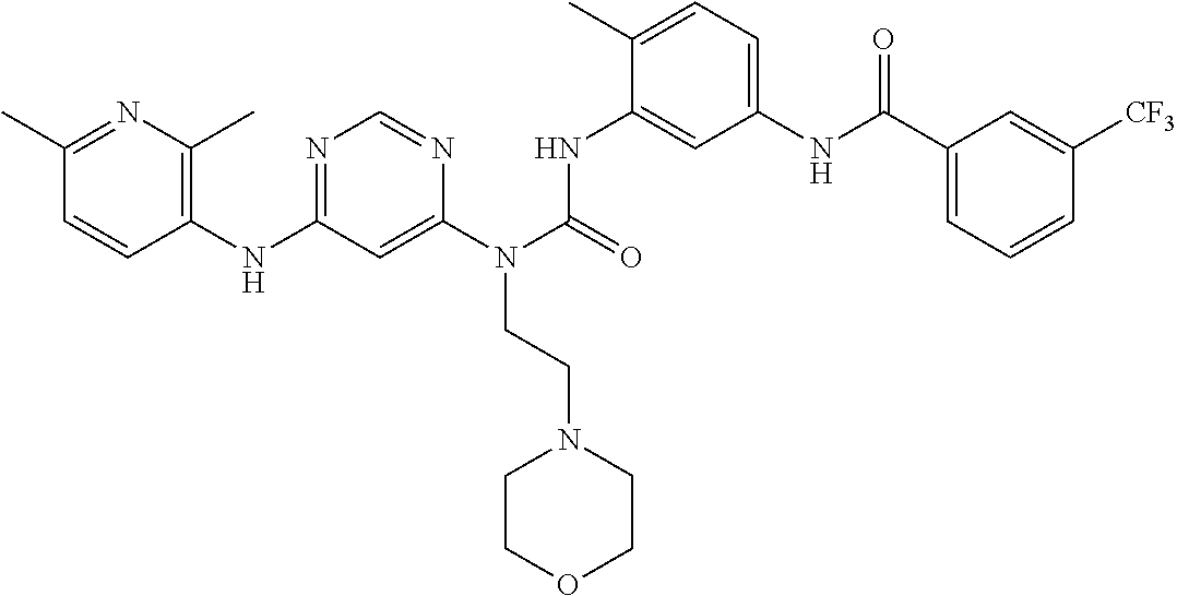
N(C1=NC=NC(N(C(=O)NC2=CC(NC(C3=CC=CC([CF3])=C3)=O)=CC=C2C)CCN2CCOCC2)=C1)C1=C(C)N=C(C)C=C1
